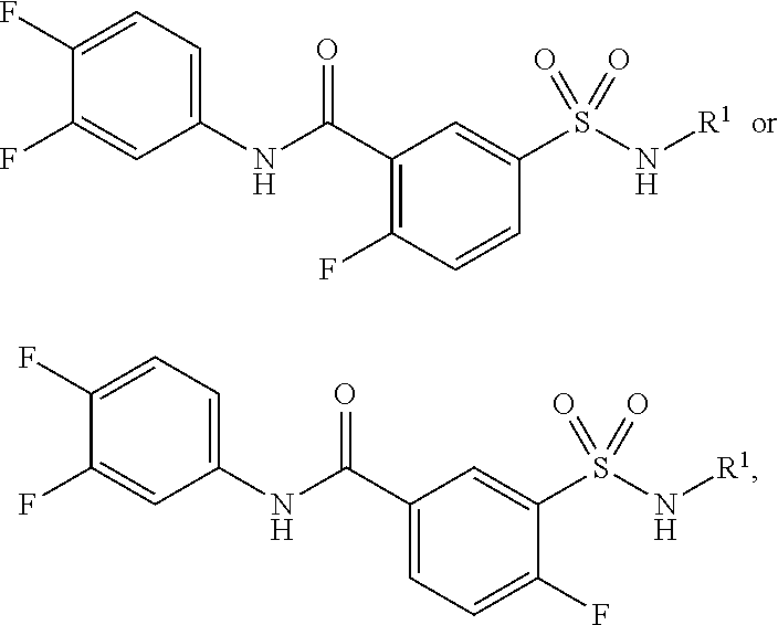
C1(C(NC2=CC=C(F)C(F)=C2)=O)=C(F)C=CC(S(N[R1])(=O)=O)=C1.C1(C(NC2=CC=C(F)C(F)=C2)=O)=CC=C(F)C(S(N[R1])(=O)=O)=C1
